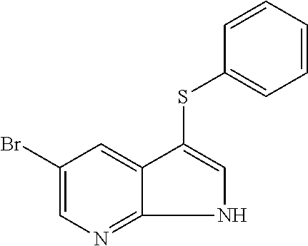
C1(Br)=CN=C2C(=C1)C(SC1=CC=CC=C1)=CN2
